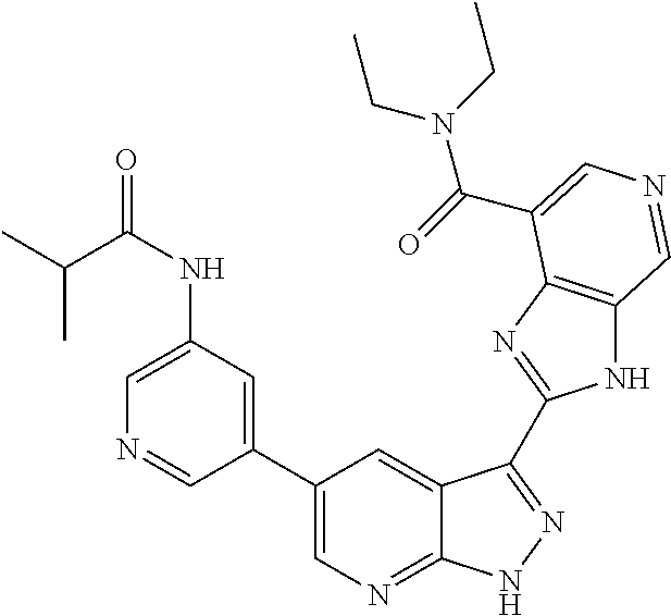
C1(NC(=O)C(C)C)=CN=CC(C2=CN=C3C(=C2)C(C2=NC4=C(N2)C=NC=C4C(=O)N(CC)CC)=NN3)=C1
